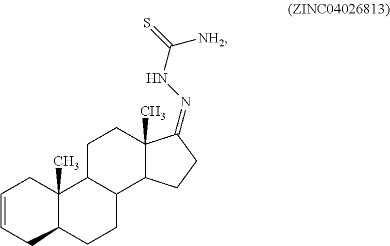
C12(C)C(CCC3C1CCC1(C)C3CCC1=NNC(=S)[NH2])CC=CC2
